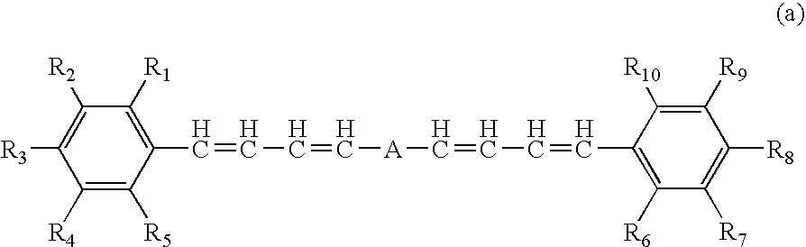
C1([R4])=C([R5])C(C=CC=C[A]C=CC=CC2=C([R6])C([R7])=C([R8])C([R9])=C2[R10])=C([R1])C([R2])=C1[R3]
